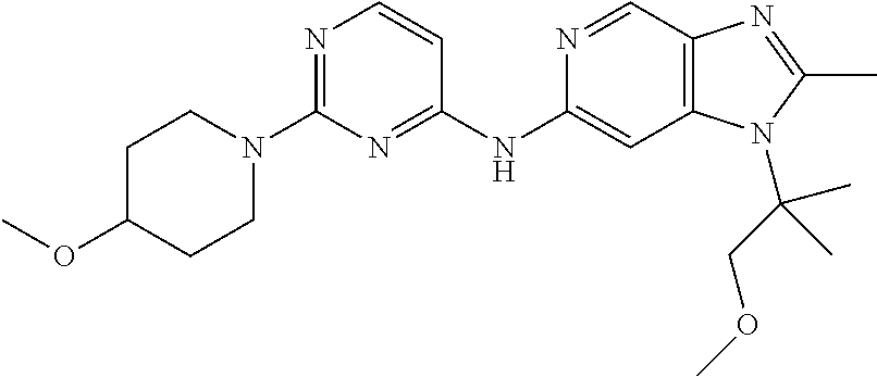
C1(N2CCC(OC)CC2)=NC=CC(NC2=CC3=C(C=N2)N=C(C)N3C(COC)(C)C)=N1
